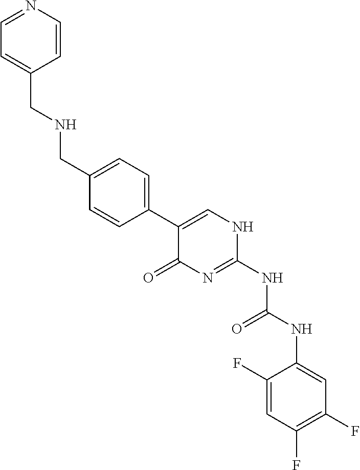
C1(F)=CC(F)=C(F)C=C1NC(NC1=NC(=O)C(C2=CC=C(CNCC3=CC=NC=C3)C=C2)=CN1)=O
